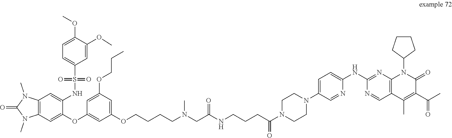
C12=C(C=C(OC3=CC(OCCCCN(CC(NCCCC(N4CCN(C5=CC=C(NC6=NC7=C(C=N6)C(C)=C(C(=O)C)C(=O)N7C6CCCC6)N=C5)CC4)=O)=O)C)=CC(OCCC)=C3)C(NS(C3=CC=C(OC)C(OC)=C3)(=O)=O)=C1)N(C)C(=O)N2C
